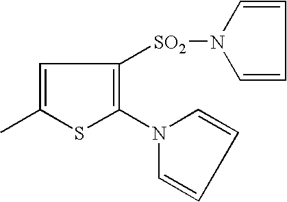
C1=C(C)SC(N2C=CC=C2)=C1[SO2]N1C=CC=C1
